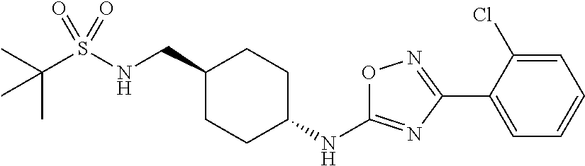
CC(S(NCC1CCC(NC2=NC(C3=CC=CC=C3Cl)=NO2)CC1)(=O)=O)(C)C
